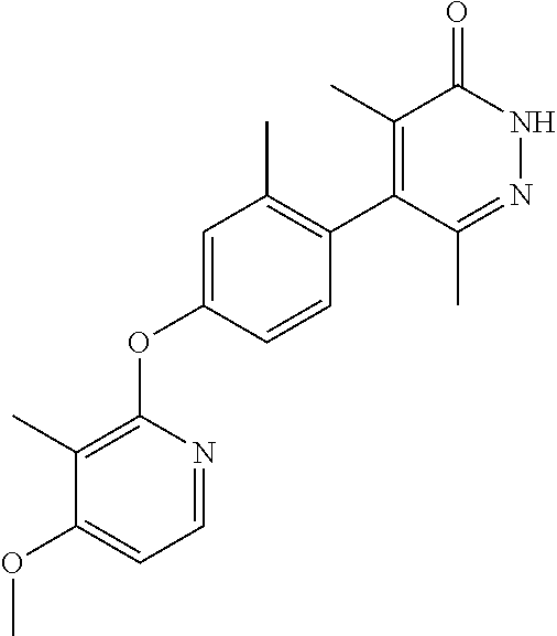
C1(C)=C(OC2=CC(C)=C(C3=C(C)C(=O)NN=C3C)C=C2)N=CC=C1OC
